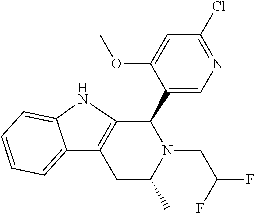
C12=CC=CC=C1NC1=C2CC(C)N(CC(F)F)C1C1=CN=C(Cl)C=C1OC
